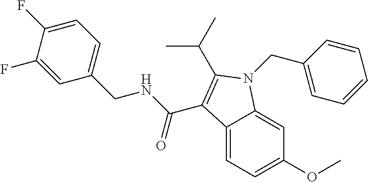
C1=C(F)C(F)=CC(CNC(=O)C2=C(C(C)C)N(CC3=CC=CC=C3)C3=CC(OC)=CC=C32)=C1
